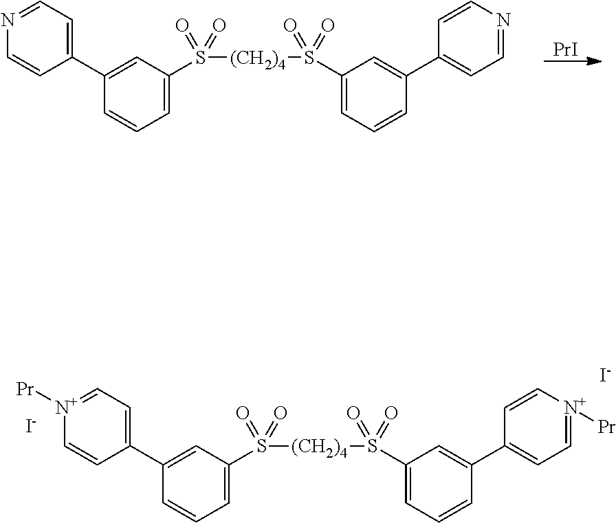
C1=C(C2=CC=NC=C2)C=CC=C1S([(CH2)4]S(C1=CC=CC(C2=CC=NC=C2)=C1)(=O)=O)(=O)=O.[PrI].C1=C(C2=CC=[N+]([Pr])C=C2)C=CC=C1S([(CH2)4]S(C1=CC=CC(C2=CC=[N+]([Pr])C=C2)=C1)(=O)=O)(=O)=O.[I-].[I-]
